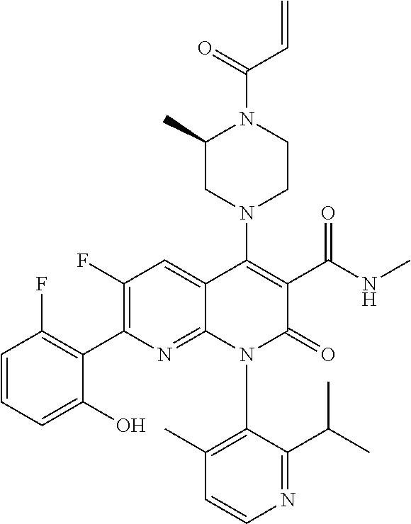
C1(F)=C(C2=C(F)C=CC=C2O)N=C2C(=C1)C(N1CCN(C(=O)C=C)C(C)C1)=C(C(NC)=O)C(=O)N2C1=C(C)C=CN=C1C(C)C
